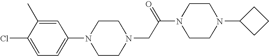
C1=C(C)C(Cl)=CC=C1N1CCN(CC(N2CCN(C3CCC3)CC2)=O)CC1
